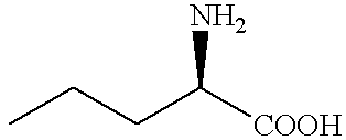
C(CC([COOH])N)C
